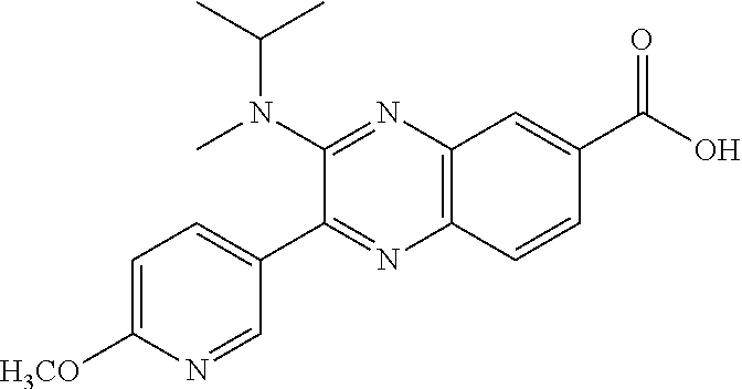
C12=C(C=CC(C(O)=O)=C1)N=C(C1=CC=C([H3CO])N=C1)C(N(C)C(C)C)=N2
